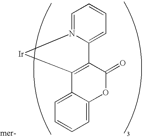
[Ir]1N2=CC=CC=C2C2=C1C1=CC=CC=C1OC2=O
